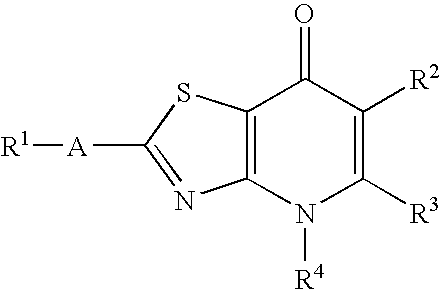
[R1][A]C1=NC2=C(S1)C(=O)C([R2])=C([R3])N2[R4]
